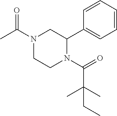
N1(C(C)=O)CCN(C(=O)C(C)(C)CC)C(C2=CC=CC=C2)C1
